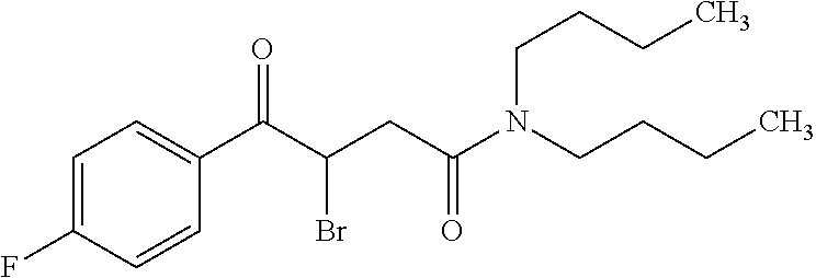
C1=C(F)C=CC(C(C(CC(N(CCCC)CCCC)=O)Br)=O)=C1
